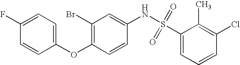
FC1=CC=C(OC2=C(Br)C=C(NS(C3=CC=CC(Cl)=C3C)(=O)=O)C=C2)C=C1
